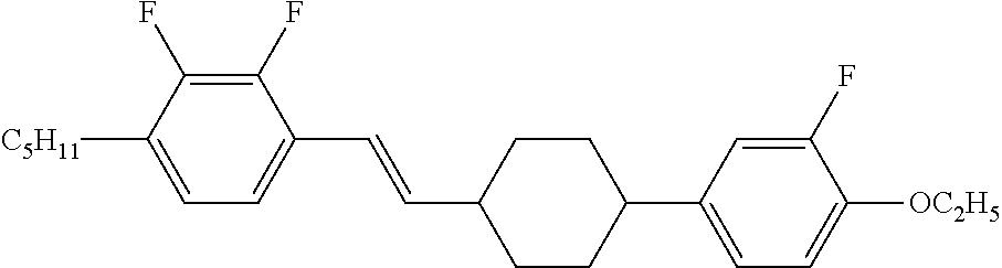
C1(F)=C(F)C([C5H11])=CC=C1C=CC1CCC(C2=CC=C([OC2H5])C(F)=C2)CC1
